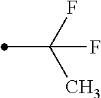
C(F)(C)(F)C
